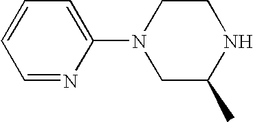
C1=NC(N2CC(C)NCC2)=CC=C1
